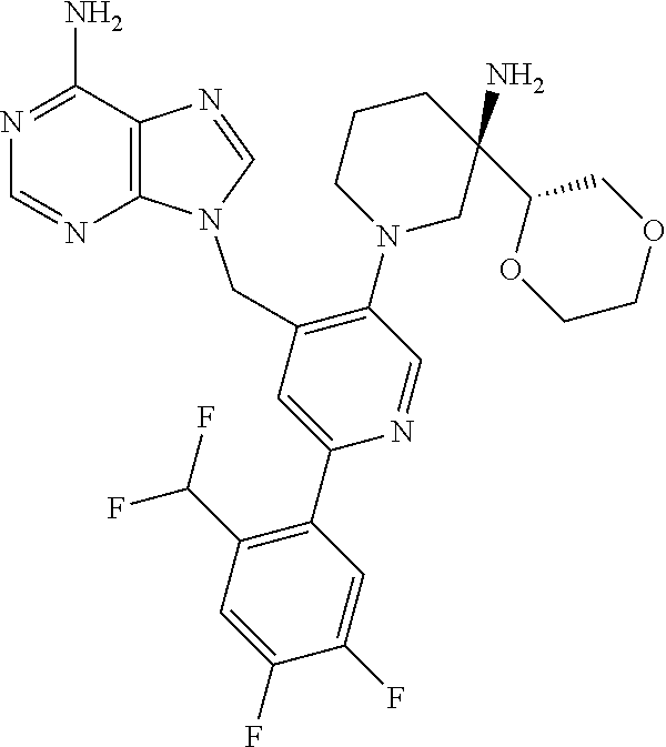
N1(CC2=C(N3CCCC(C4OCCOC4)(N)C3)C=NC(C3=C(C(F)F)C=C(F)C(F)=C3)=C2)C2=C(N=C1)C(N)=NC=N2
